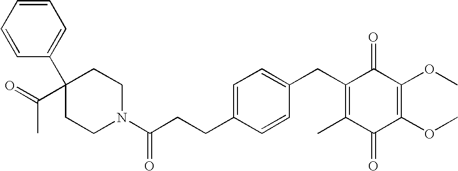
C1(=O)C(C)=C(CC2=CC=C(CCC(=O)N3CCC(C4=CC=CC=C4)(C(C)=O)CC3)C=C2)C(=O)C(OC)=C1OC
